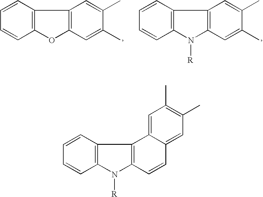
C1=CC=CC2=C1C1=C(N2[R])C=CC2=CC(C)=C(C)C=C12.C1=CC=CC2=C1C1=C(O2)C=C(C)C(C)=C1.C1=CC=CC2=C1C1=C(N2[R])C=C(C)C(C)=C1
